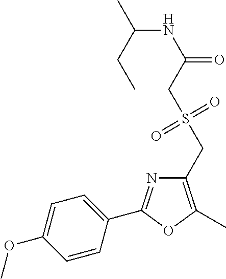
C1=C(OC)C=CC(C2=NC(CS(CC(NC(CC)C)=O)(=O)=O)=C(C)O2)=C1
